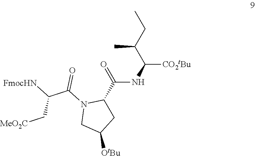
CCC(C(NC(C1CC([OtBu])CN1C(C(C[MeO2C])[FmocHN])=O)=O)[CO2tBu])C
